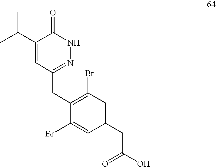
C1(Br)=CC(CC(O)=O)=CC(Br)=C1CC1=NNC(=O)C(C(C)C)=C1
